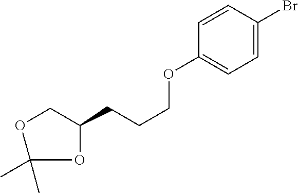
O1CC(CCCOC2=CC=C(Br)C=C2)OC1(C)C
